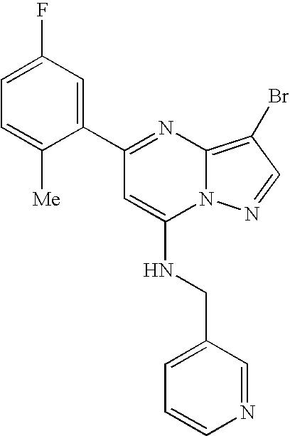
C1=C(F)C=C(C2=NC3=C(Br)C=NN3C(NCC3=CC=CN=C3)=C2)C([Me])=C1
